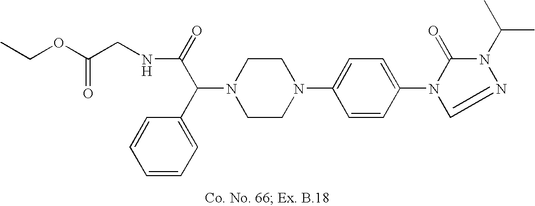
N1(C(C2=CC=CC=C2)C(=O)NCC(OCC)=O)CCN(C2=CC=C(N3C(=O)N(C(C)C)N=C3)C=C2)CC1
